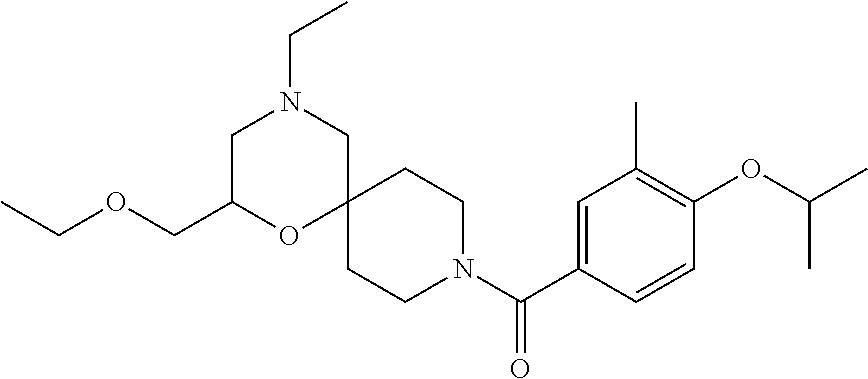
C1=C(C(N2CCC3(CC2)CN(CC)CC(COCC)O3)=O)C=CC(OC(C)C)=C1C
